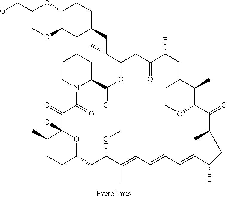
OCCOC1C(OC)CC(CC(C)C2OC(=O)C3CCCCN3C(=O)C(=O)C3(O)C(C)CCC(O3)CC(OC)C(C)=CC=CC=CC(C)CC(C)C(=O)C(OC)C(C)C(C)=CC(C)C(=O)C2)CC1
